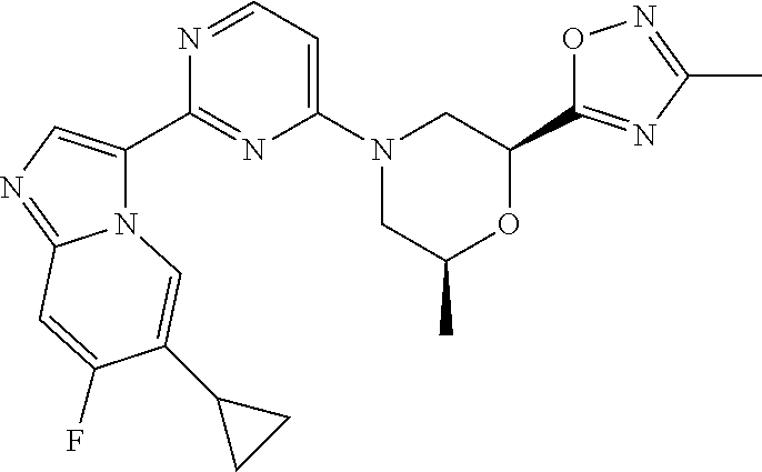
O1C(C2CN(C3=CC=NC(C4=CN=C5N4C=C(C4CC4)C(F)=C5)=N3)CC(C)O2)=NC(C)=N1
